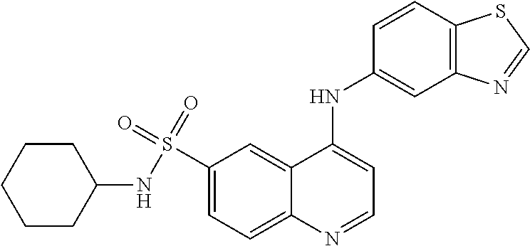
S(C1=CC=C2C(=C1)C(NC1=CC3=C(C=C1)SC=N3)=CC=N2)(=O)(=O)NC1CCCCC1
